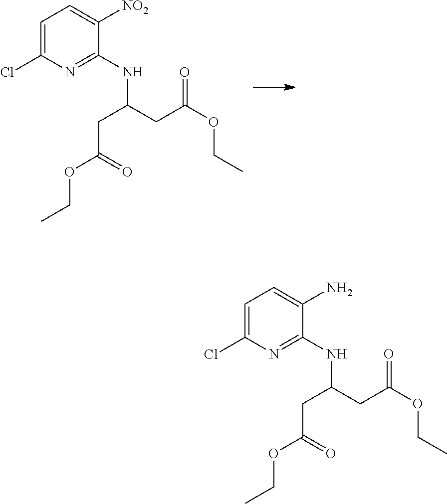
C1=C(Cl)N=C(NC(CC(OCC)=O)CC(OCC)=O)C([NO2])=C1.C1=C(Cl)N=C(NC(CC(OCC)=O)CC(OCC)=O)C(N)=C1
